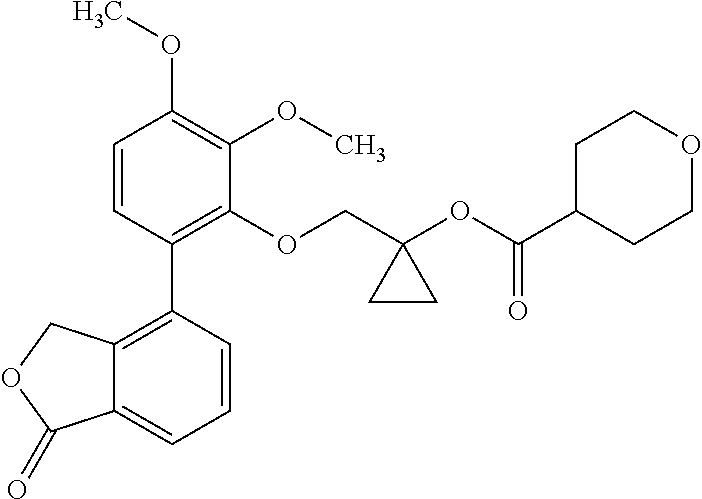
C1=CC(C2=C3C(=CC=C2)C(=O)OC3)=C(OCC2(OC(C3CCOCC3)=O)CC2)C(OC)=C1OC
